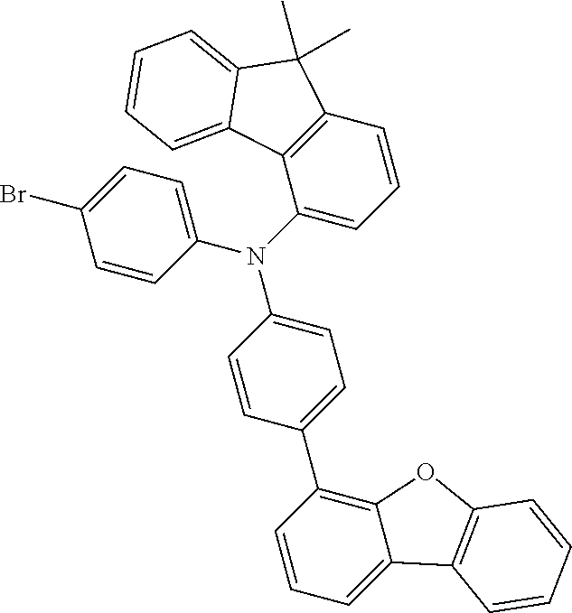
C1=CC(N(C2=CC=CC3=C2C2=CC=CC=C2C3(C)C)C2=CC=C(C3=C4C(=CC=C3)C3=C(O4)C=CC=C3)C=C2)=CC=C1Br
